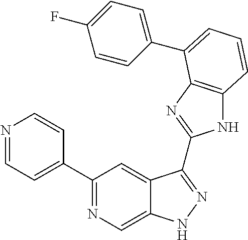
C1(C2=NC=C3C(=C2)C(C2=NC4=C(N2)C=CC=C4C2=CC=C(F)C=C2)=NN3)=CC=NC=C1
